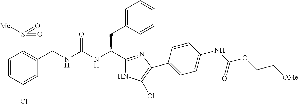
C(NC(CC1=CC=CC=C1)C1=NC(C2=CC=C(NC(OCC[OMe])=O)C=C2)=C(Cl)N1)(=O)NCC1=C(S(=O)([Me])=O)C=CC(Cl)=C1
